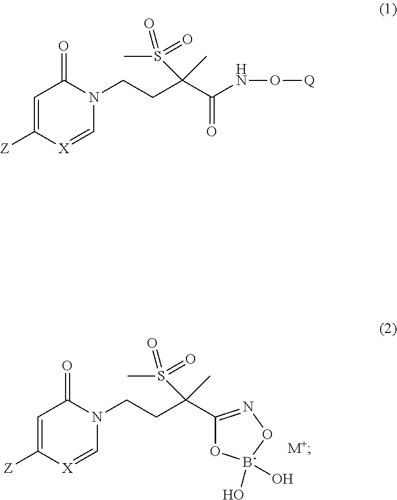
C1=C([Z])[X]=CN(CCC(C(NO[Q])=O)(C)S(C)(=O)=O)C1=O.C1=C([Z])[X]=CN(CCC(C2=NO[B-](O)(O)O2)(C)S(C)(=O)=O)C1=O.[M+]
